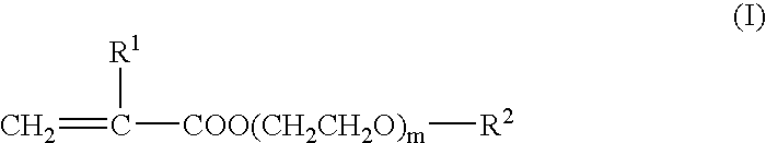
C=C([COO(CH2CH2O)m][R2])[R1]
